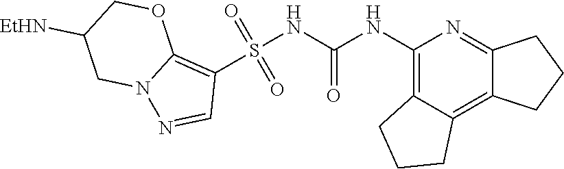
S(NC(NC1=C2C(=C3C(=N1)CCC3)CCC2)=O)(C1=C2N(N=C1)CC([EtHN])CO2)(=O)=O
